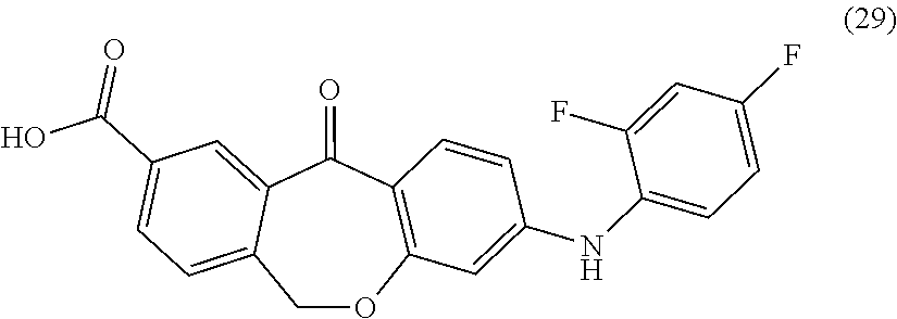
C12=CC(C(O)=O)=CC=C1COC1=C(C2=O)C=CC(NC2=CC=C(F)C=C2F)=C1
